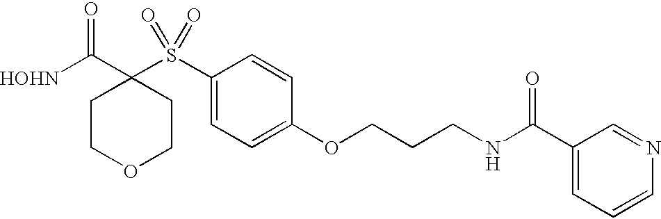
[HOHN]C(C1(S(C2=CC=C(OCCCNC(C3=CC=CN=C3)=O)C=C2)(=O)=O)CCOCC1)=O
